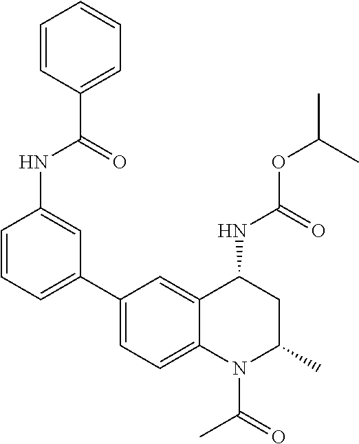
C(OC(C)C)(NC1CC(C)N(C(C)=O)C2=CC=C(C3=CC=CC(NC(C4=CC=CC=C4)=O)=C3)C=C12)=O
